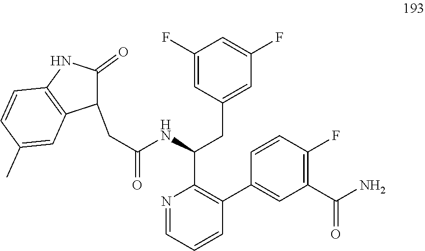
C1(F)=CC(CC(C2=C(C3=CC(C(N)=O)=C(F)C=C3)C=CC=N2)NC(CC2C(=O)NC3=C2C=C(C)C=C3)=O)=CC(F)=C1
